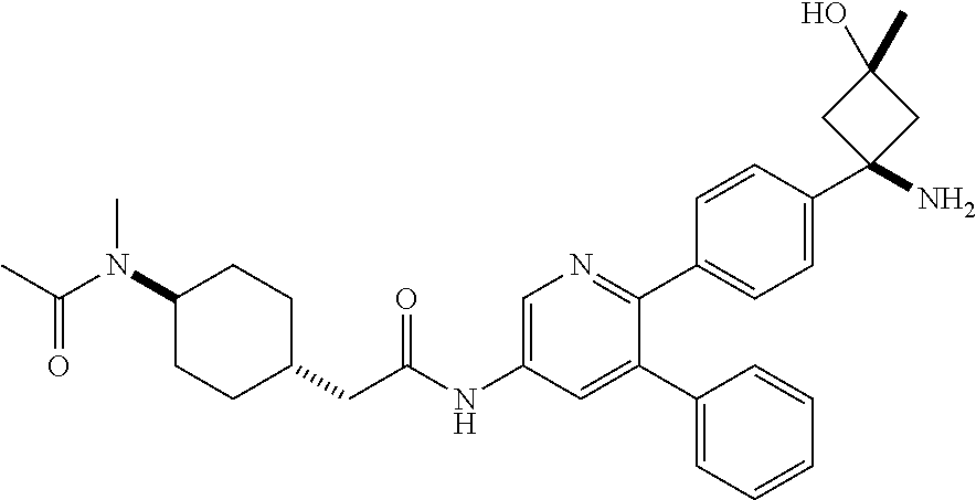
CC(N(C1CCC(CC(NC2=CN=C(C3=CC=C(C4(N)CC(C)(O)C4)C=C3)C(C3=CC=CC=C3)=C2)=O)CC1)C)=O
